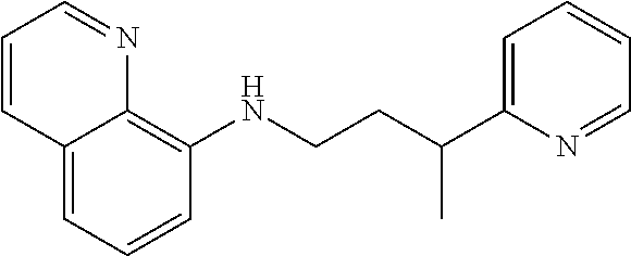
C1=CC=C2C(=C1NCCC(C1=CC=CC=N1)C)N=CC=C2
